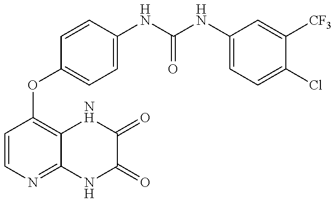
C1=CN=C2C(=C1OC1=CC=C(NC(=O)NC3=CC=C(Cl)C([CF3])=C3)C=C1)NC(=O)C(=O)N2
